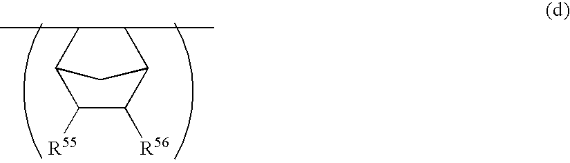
C1([R55])C([R56])C2C(C)C(C)C1C2
